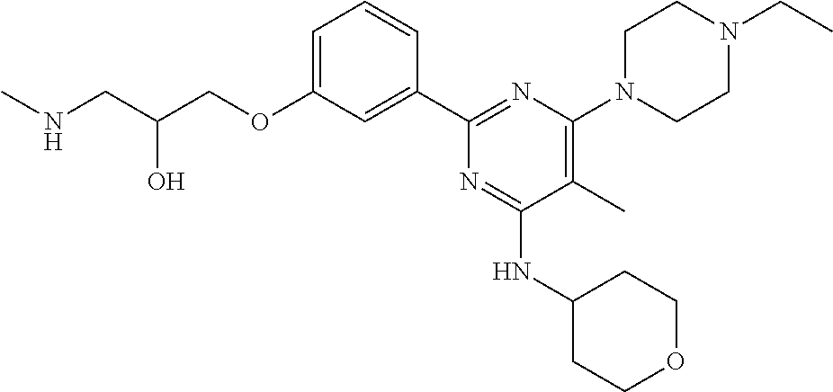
C1=C(OCC(CNC)O)C=C(C2=NC(N3CCN(CC)CC3)=C(C)C(NC3CCOCC3)=N2)C=C1
